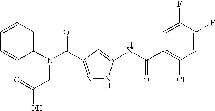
N(C(=O)C1=NNC(NC(C2=C(Cl)C=C(F)C(F)=C2)=O)=C1)(C1=CC=CC=C1)CC(O)=O
